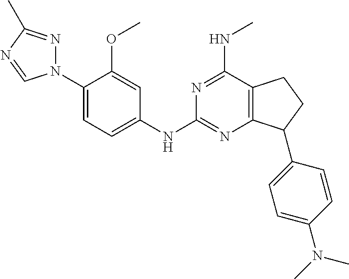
C1(N2N=C(C)N=C2)=CC=C(NC2=NC3=C(C(NC)=N2)CCC3C2=CC=C(N(C)C)C=C2)C=C1OC
